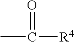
CC(=O)[R4]
